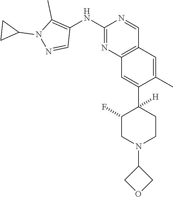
C12=C(C=C(C)C(C3([H])CCN(C4COC4)CC3F)=C1)C=NC(NC1=C(C)N(C3CC3)N=C1)=N2
